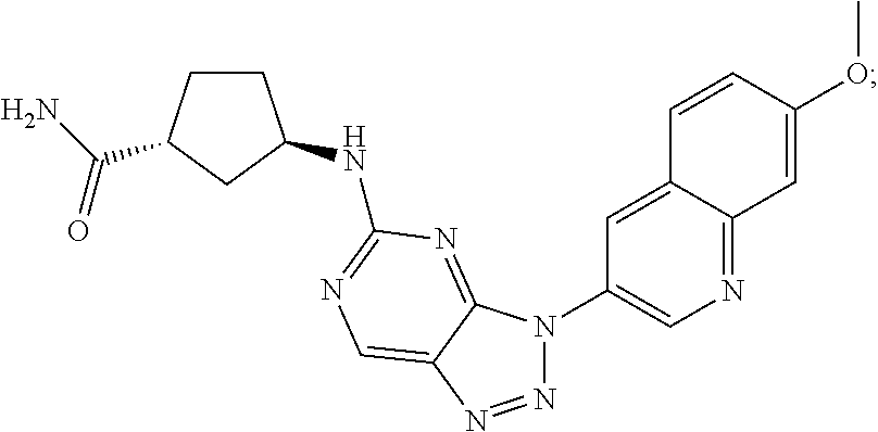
N1=NC2=CN=C(NC3CCC(C(=O)N)C3)N=C2N1C1=CN=C2C(=C1)C=CC(OC)=C2
